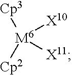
[Cp3][M6]([Cp2])([X10])[X11]
